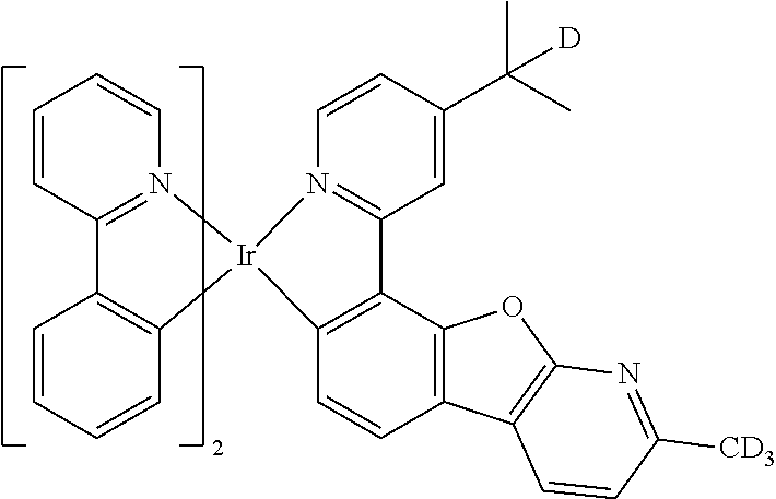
C1=CC2=N(C=C1)[Ir]1(C3=C2C=CC=C3)C2=C(C3=C(C=C2)C2=C(O3)N=C([CD3])C=C2)C2=N1C=CC(C(C)(C)[D])=C2
